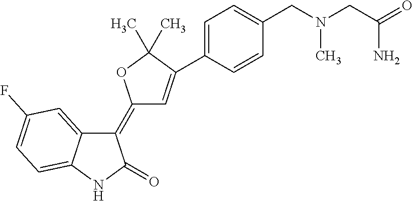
C1(=C2C=C(C3=CC=C(CN(CC(N)=O)C)C=C3)C(C)(C)O2)C2=CC(F)=CC=C2NC1=O
